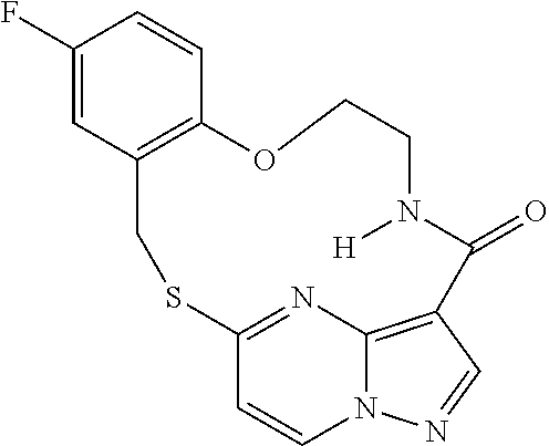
C1(F)=CC2=C(C=C1)OCCN([H])C(=O)C1=C3N(C=CC(=N3)SC2)N=C1
